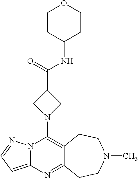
N12C(=CC=N1)N=C1C(=C2N2CC(C(=O)NC3CCOCC3)C2)CCN(C)CC1
